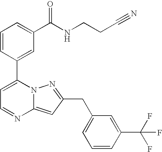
C1=CC(C2=CC=NC3=CC(CC4=CC=CC(C(F)(F)F)=C4)=NN23)=CC(C(NCCC#N)=O)=C1
